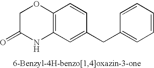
C1C(=O)NC2=C(O1)C=CC(CC1=CC=CC=C1)=C2
